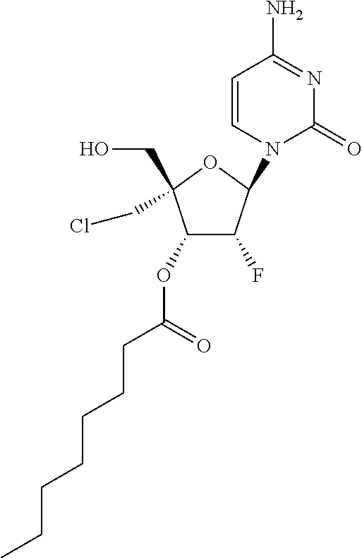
C1(OC(CCCCCCC)=O)C(F)C(N2C(=O)N=C(N)C=C2)OC1(CO)CCl
